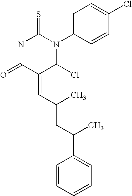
S=C1NC(=O)C(=CC(CC(C)C2=CC=CC=C2)C)C(Cl)N1C1=CC=C(Cl)C=C1
